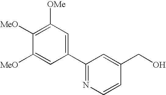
C1(C2=NC=CC(CO)=C2)=CC([OMe])=C([MeO])C([MeO])=C1
